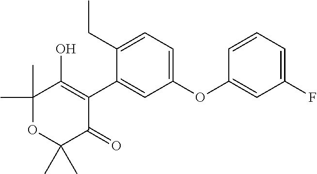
C1(C)(C)OC(C)(C)C(=O)C(C2=CC(OC3=CC(F)=CC=C3)=CC=C2CC)=C1O
